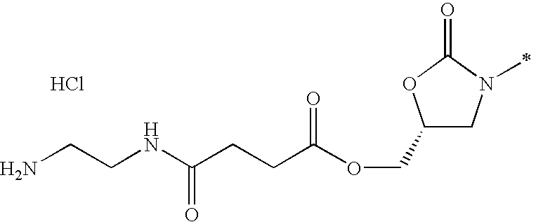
C1(COC(CCC(NCCN)=O)=O)CN(C)C(=O)O1.Cl
